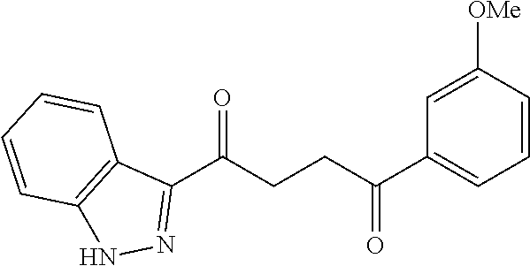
C1(C(CCC(C2=CC=CC([OMe])=C2)=O)=O)=NNC2=C1C=CC=C2
